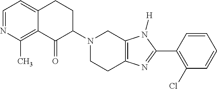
C12=C(C)N=CC=C1CCC(N1CCC3=C(C1)N([H])C(C1=C(Cl)C=CC=C1)=N3)C2=O
